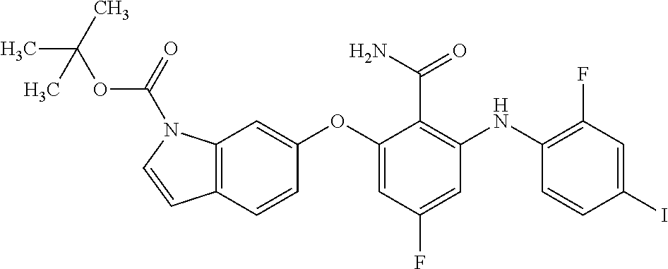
C12=C(C=CC(OC3=CC(F)=CC(NC4=C(F)C=C(I)C=C4)=C3C(=O)N)=C1)C=CN2C(=O)OC(C)(C)C
